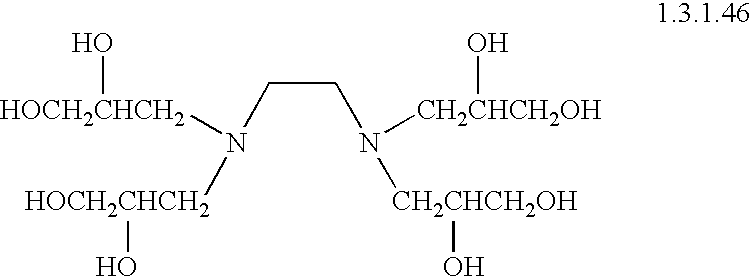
C(CN([CH2CHCH2OH]O)[CH2CHCH2OH]O)N([HOCH2CHCH2]O)[HOCH2CHCH2]O
